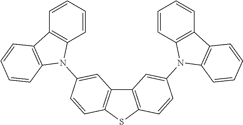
C12=C(SC3=C1C=C(N1C4=C(C5=C1C=CC=C5)C=CC=C4)C=C3)C=CC(N1C3=C(C4=C1C=CC=C4)C=CC=C3)=C2
